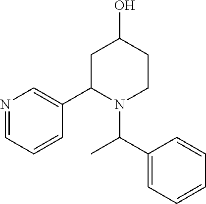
N1(C(C2=CC=CC=C2)C)CCC(O)CC1C1=CN=CC=C1
